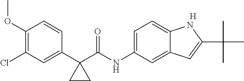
C1(C2(C(NC3=CC=C4C(=C3)C=C(C(C)(C)C)N4)=O)CC2)=CC(Cl)=C(OC)C=C1.[H]
